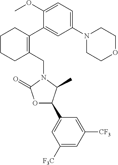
C1(CN2C(=O)OC(C3=CC([F3C])=CC([CF3])=C3)C2C)=C(C2=CC(N3CCOCC3)=CC=C2OC)CCCC1
